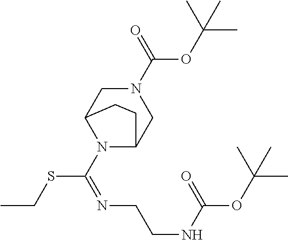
N1(C(=NCCNC(OC(C)(C)C)=O)SCC)C2CN(C(OC(C)(C)C)=O)CC1CC2
